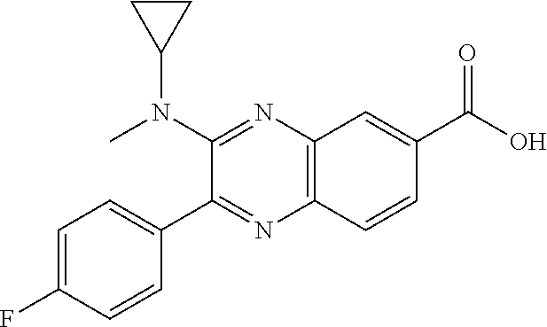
C12=C(N=C(C3=CC=C(F)C=C3)C(N(C3CC3)C)=N1)C=CC(C(O)=O)=C2
